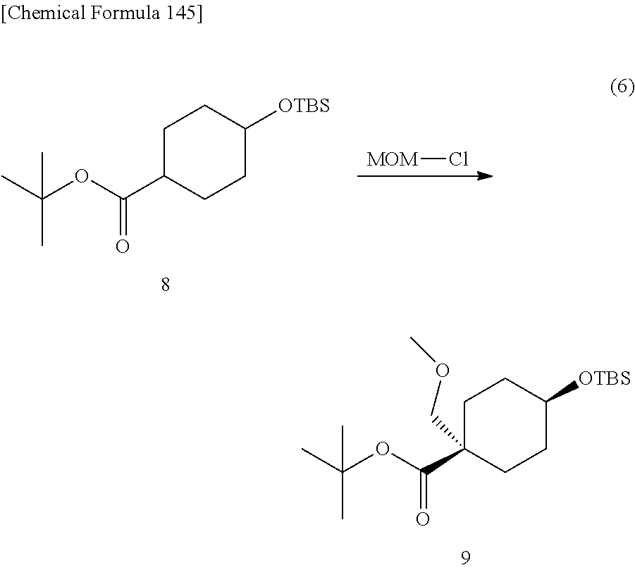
C1C(C(OC(C)(C)C)=O)(COC)CCC([OTBS])C1.[MOM]Cl.C1C(C(OC(C)(C)C)=O)CCC([OTBS])C1
